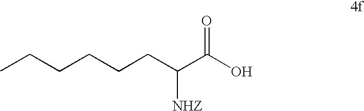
CCCCCCC(C(O)=O)[NHZ]
